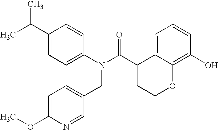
C1(C(C)C)=CC=C(N(C(C2CCOC3=C(O)C=CC=C23)=O)CC2=CC=C(OC)N=C2)C=C1
